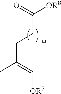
CC(CCC(=O)[OR8])=C[OR7]
